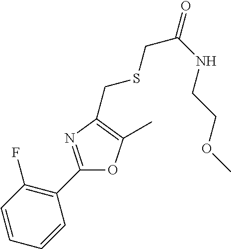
C1=CC=CC(C2=NC(CSCC(=O)NCCOC)=C(C)O2)=C1F
